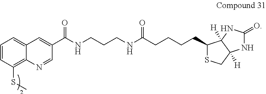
C1=CC(SC)=C2C(=C1)C=C(C(NCCCNC(CCCCC1SCC3([H])C1([H])NC(=O)N3)=O)=O)C=N2
